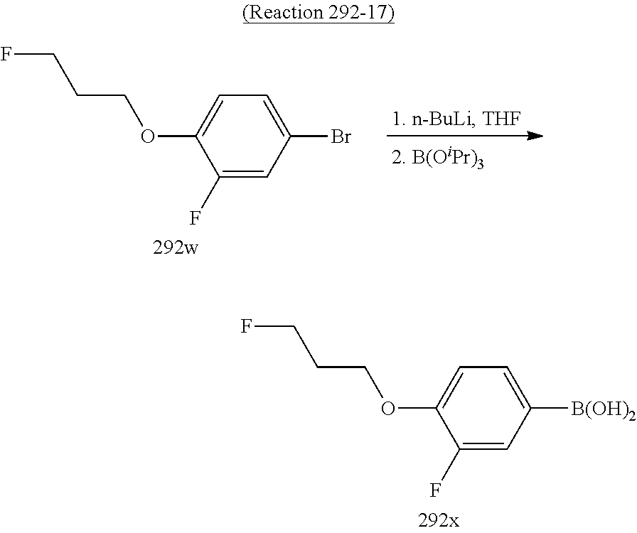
C1(OCCCF)=CC=C([B(OH)2])C=C1F.C1(OCCCF)=CC=C(Br)C=C1F
